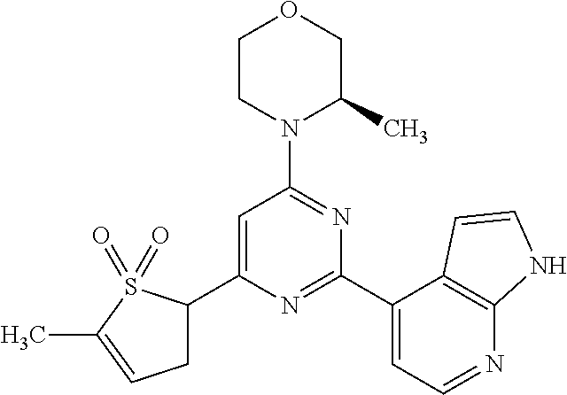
C1(C2=CC(N3C(C)COCC3)=NC(C3=CC=NC4=C3C=CN4)=N2)CC=C(C)S1(=O)=O
